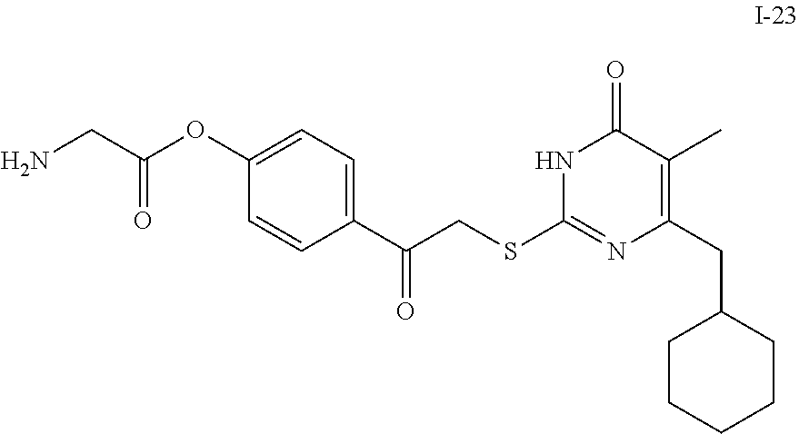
C1CCCCC1CC1=C(C)C(=O)NC(SCC(C2=CC=C(OC(CN)=O)C=C2)=O)=N1
